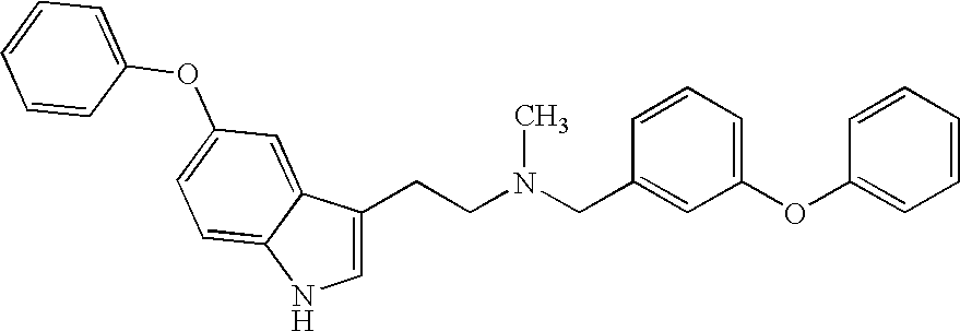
C1=C(CCN(CC2=CC(OC3=CC=CC=C3)=CC=C2)C)C2=CC(OC3=CC=CC=C3)=CC=C2N1
